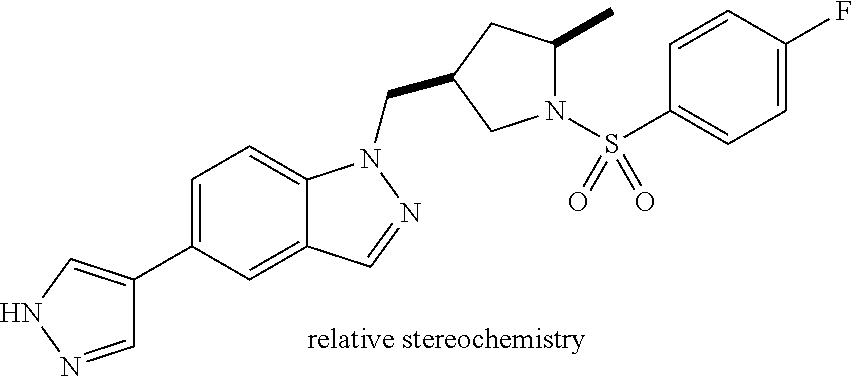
C1=NNC=C1C1=CC=C2C(=C1)C=NN2CC1CC(C)N(S(C2=CC=C(F)C=C2)(=O)=O)C1
